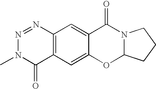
C12=C(C=C3C(=C1)C(=O)N1C(O3)CCC1)C(=O)N(C)N=N2
